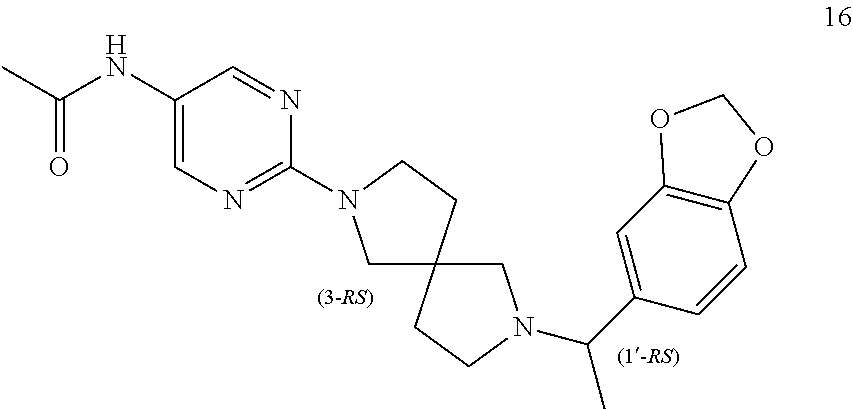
C1(NC(C)=O)=CN=C(N2CC3(CC2)CCN(C(C2=CC4=C(C=C2)OCO4)C)C3)N=C1
